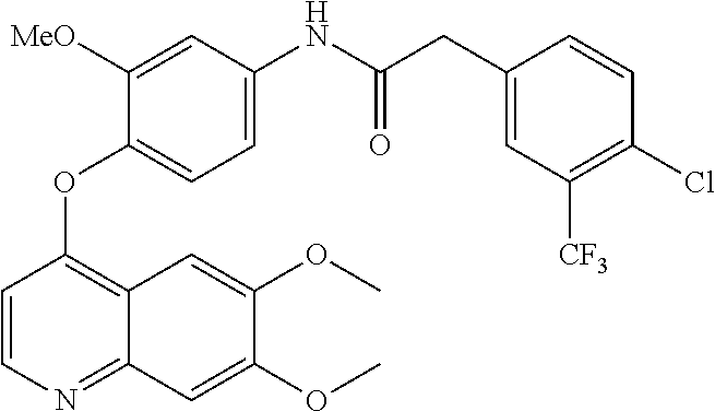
C1=CN=C2C(=C1OC1=CC=C(NC(CC3=CC([CF3])=C(Cl)C=C3)=O)C=C1[MeO])C=C(OC)C(OC)=C2
